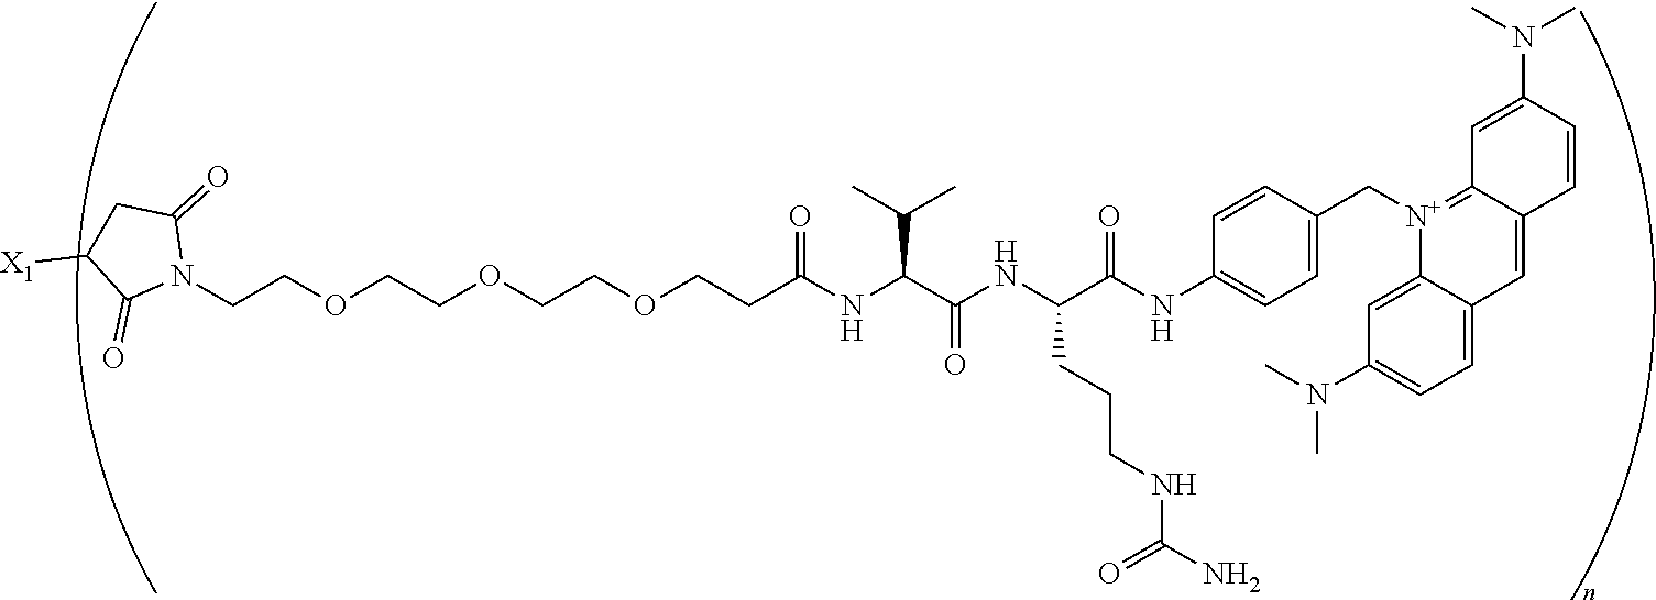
C(COCCOCCOCCC(NC(C(NC(C(NC1=CC=C(C[N+]2=C3C(=CC4=CC=C(N(C)C)C=C24)C=CC(N(C)C)=C3)C=C1)=O)CCCNC(N)=O)=O)C(C)C)=O)N1C(=O)CC([X1])C1=O
